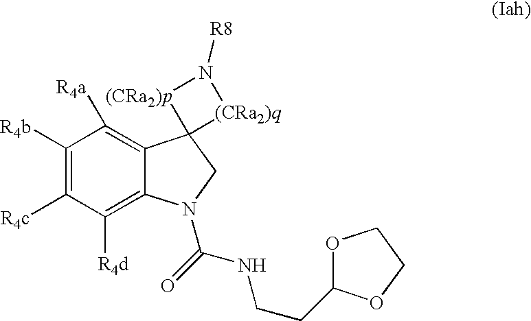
C1([R4b])=C([R4c])C([R4d])=C2C(=C1[R4a])C1(CN2C(NCCC2OCCO2)=O)[(CRa2)q]N([R8])[(CRa2)p]1
